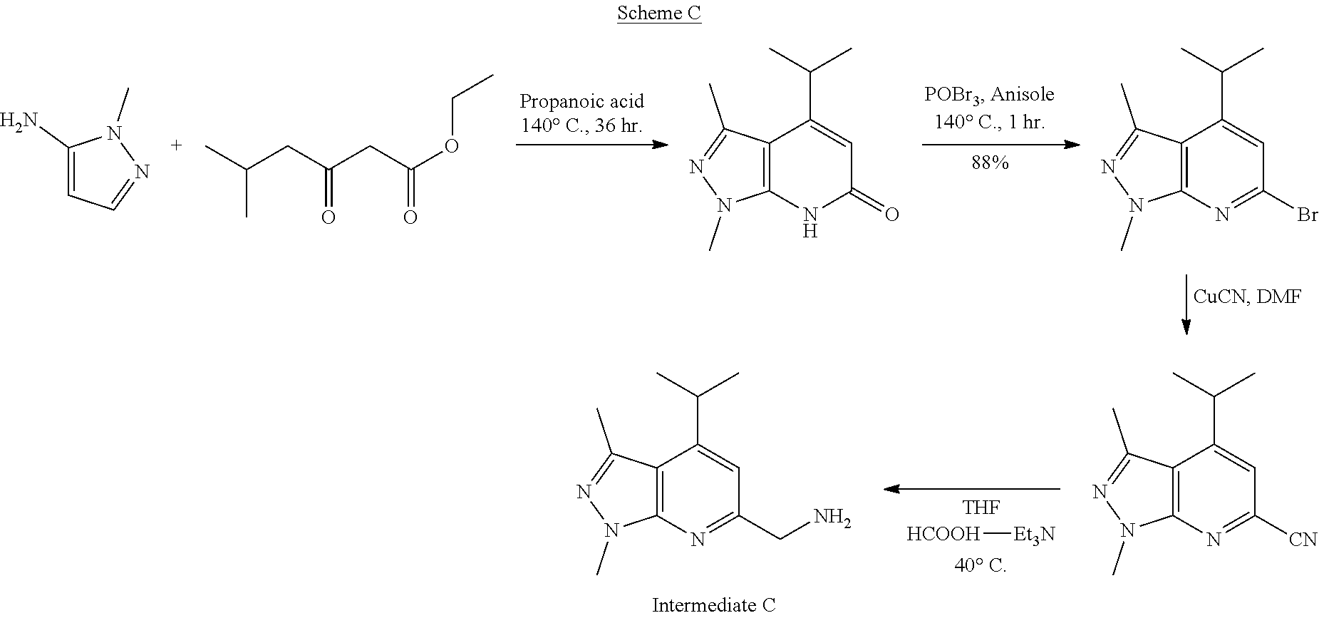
C1(N)=CC=NN1C.CC(CC(CC(OCC)=O)=O)C.C12=C(NC(=O)C=C1C(C)C)N(C)N=C2C.C12=C(N=C(Br)C=C1C(C)C)N(C)N=C2C.C12=C(N=C(CN)C=C1C(C)C)N(C)N=C2C.[THF].[HCOOH][Et3N].C12=C(N=C([CN])C=C1C(C)C)N(C)N=C2C
